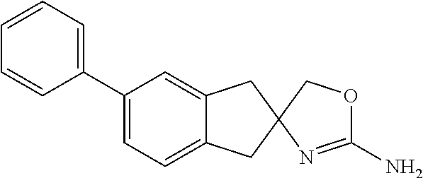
C1(C2=CC=C3C(=C2)CC2(C3)COC(N)=N2)=CC=CC=C1
